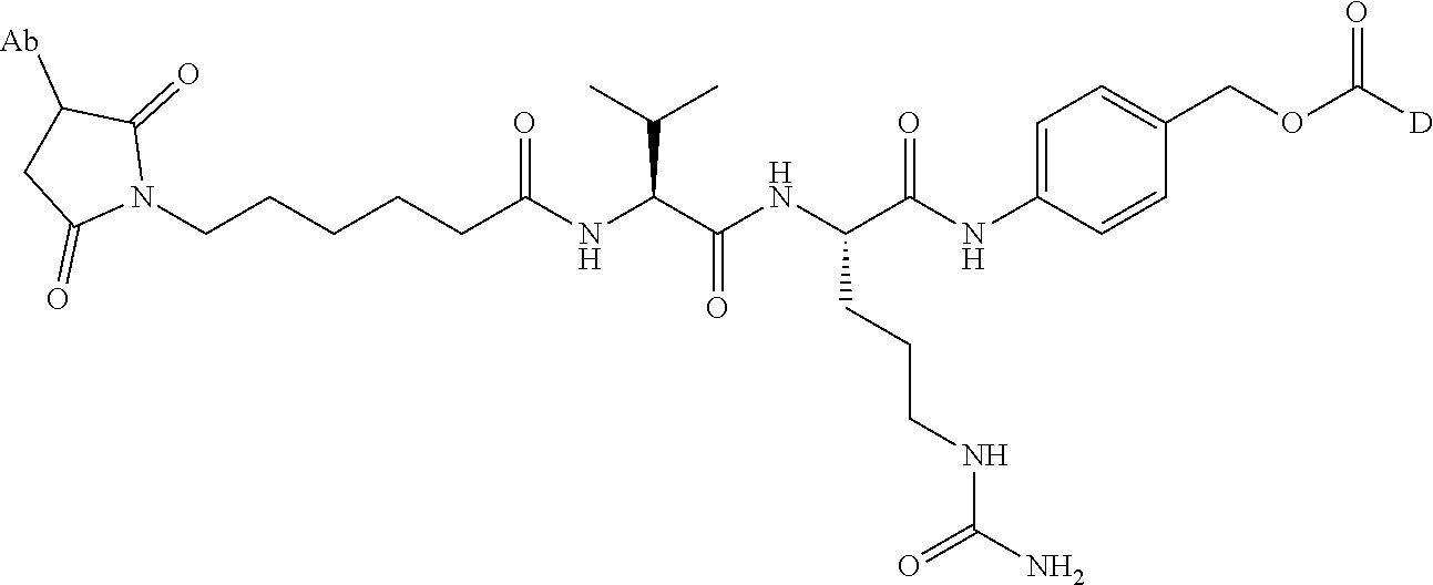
N1(CCCCCC(NC(C(NC(C(NC2=CC=C(COC([D])=O)C=C2)=O)CCCNC(=O)N)=O)C(C)C)=O)C(=O)C([Ab])CC1=O
